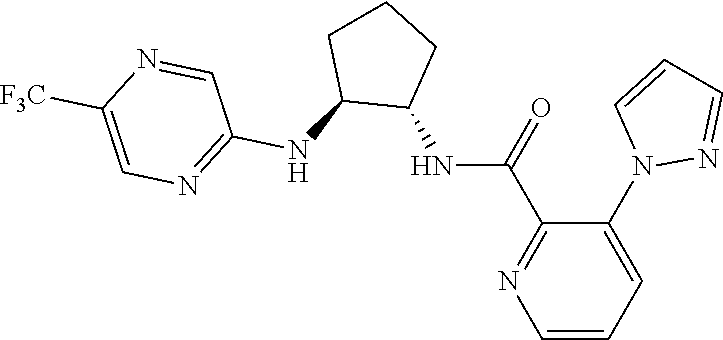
C1(N2N=CC=C2)=CC=CN=C1C(=O)NC1CCCC1NC1=NC=C([F3C])N=C1
